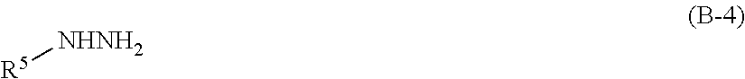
[R5][NHNH2]
